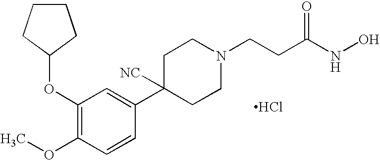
Cl.C1(OC2CCCC2)=C(OC)C=CC(C2([NC])CCN(CCC(NO)=O)CC2)=C1
